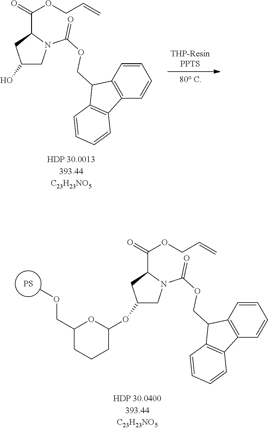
C1(O)CN(C(OCC2C3=C(C4=C2C=CC=C4)C=CC=C3)=O)C(C(=O)OCC=C)C1.C1(OC2OC(COC)CCC2)CN(C(OCC2C3=C(C4=C2C=CC=C4)C=CC=C3)=O)C(C(=O)OCC=C)C1.[PS]
